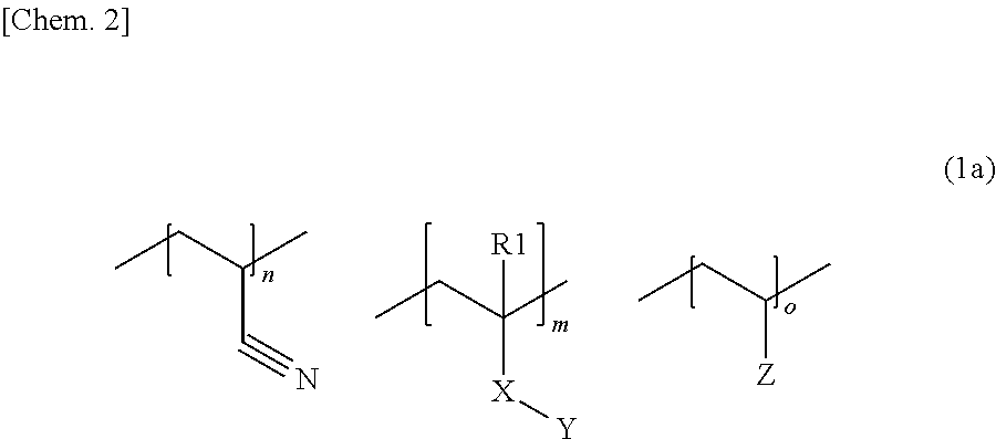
CCC(C)[Z].CCC(C)C#N.CCC(C)([X][Y])[R1]
